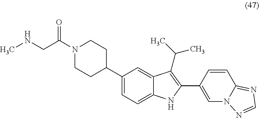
C1CC(C2=CC=C3C(=C2)C(C(C)C)=C(C2=CN4C(=NC=N4)C=C2)N3)CCN1C(CNC)=O
